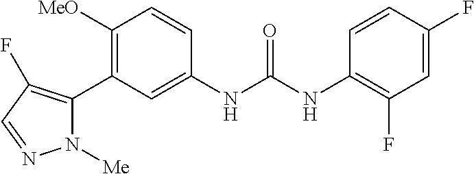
C1([MeO])=C(C2=C(F)C=NN2[Me])C=C(NC(NC2=C(F)C=C(F)C=C2)=O)C=C1
